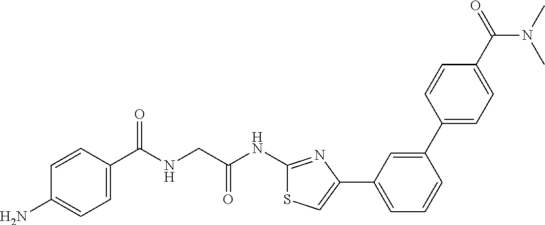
C1=CC(C(NCC(NC2=NC(C3=CC=CC(C4=CC=C(C(=O)N(C)C)C=C4)=C3)=CS2)=O)=O)=CC=C1N
